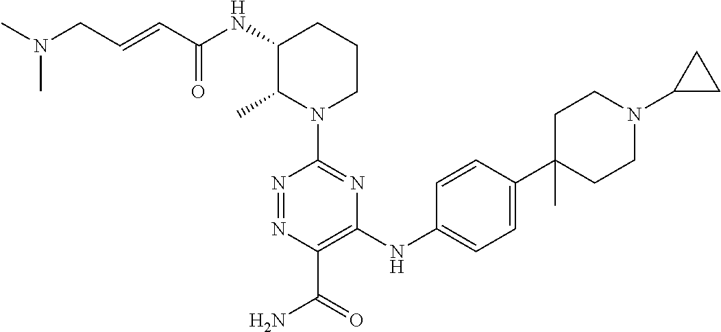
N1(C2=NC(NC3=CC=C(C4(C)CCN(C5CC5)CC4)C=C3)=C(C(=O)N)N=N2)CCCC(NC(C=CCN(C)C)=O)C1C
